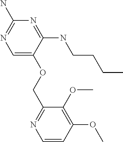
COC1=C(OC)C(COC2=CN=C(N)N=C2NCCCC)=NC=C1
